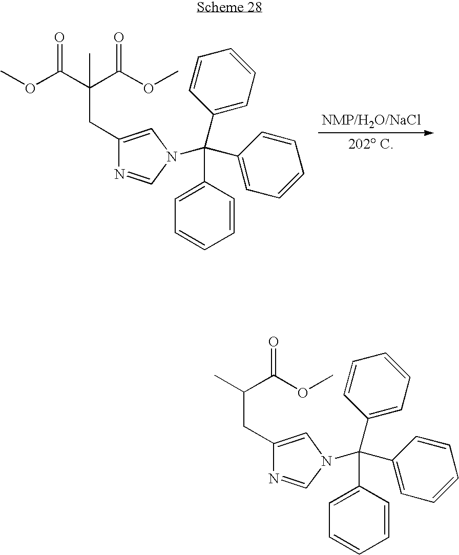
COC(C(C(OC)=O)(CC1=CN(C(C2=CC=CC=C2)(C2=CC=CC=C2)C2=CC=CC=C2)C=N1)C)=O.CC(C(OC)=O)CC1=CN(C(C2=CC=CC=C2)(C2=CC=CC=C2)C2=CC=CC=C2)C=N1
